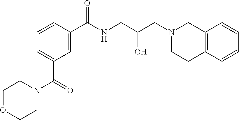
C(NC(C1=CC(C(=O)N2CCOCC2)=CC=C1)=O)C(CN1CC2=C(CC1)C=CC=C2)O
